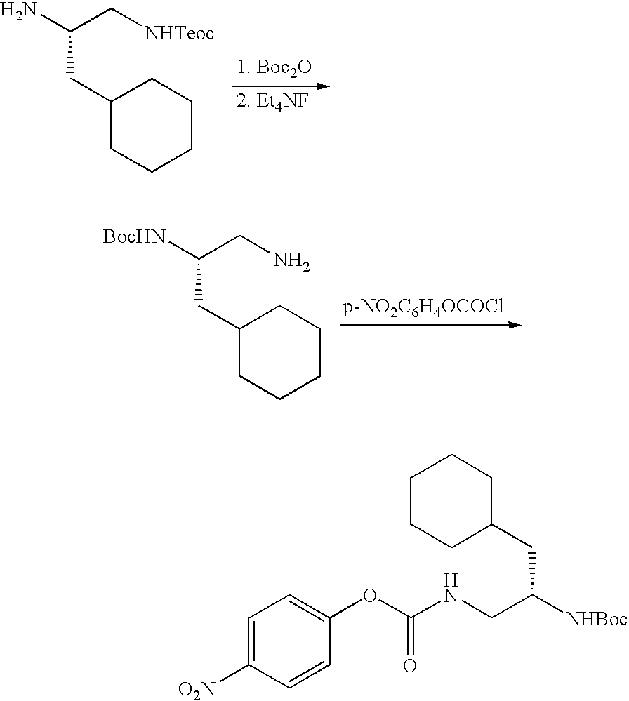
C1(CC(N)C[NHTeoc])CCCCC1.C1(CC([BocHN])CN)CCCCC1.C1=C([O2N])C=CC(OC(NCC([NHBoc])CC2CCCCC2)=O)=C1
